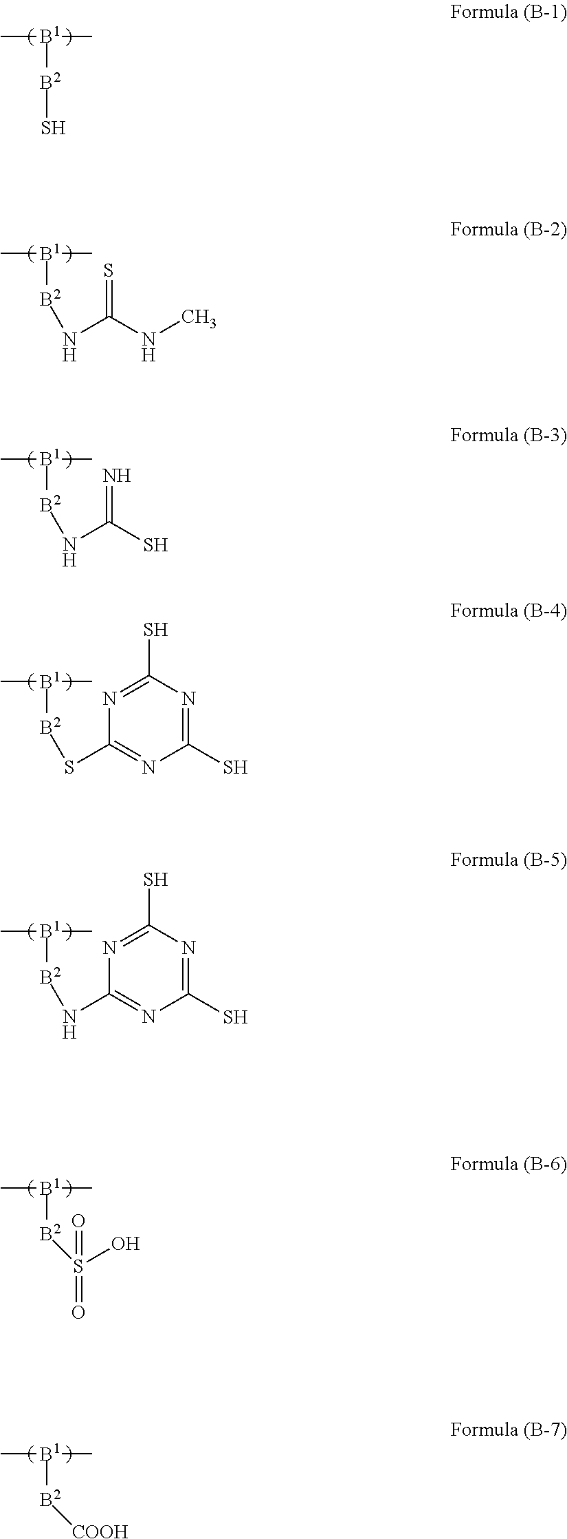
C[B1](C)[B2]S.C[B1](C)[B2]NC(NC)=S.C[B1](C)[B2]NC(S)=N.C[B1](C)[B2]SC1=NC(S)=NC(S)=N1.C[B1](C)[B2]NC1=NC(S)=NC(S)=N1.C[B1](C)[B2]S(O)(=O)=O.C[B1](C)[B2][COOH]
